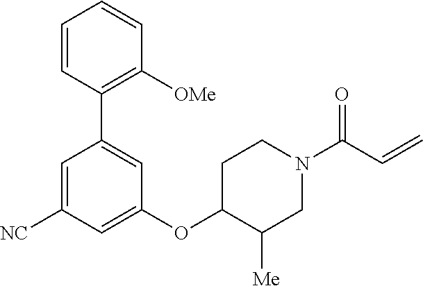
C1=CC(C2=CC(OC3C([Me])CN(C(=O)C=C)CC3)=CC([NC])=C2)=C([OMe])C=C1
